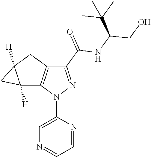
C12([H])C3=C(CC1([H])C2)C(C(=O)NC(CO)C(C)(C)C)=NN3C1=CN=CC=N1
